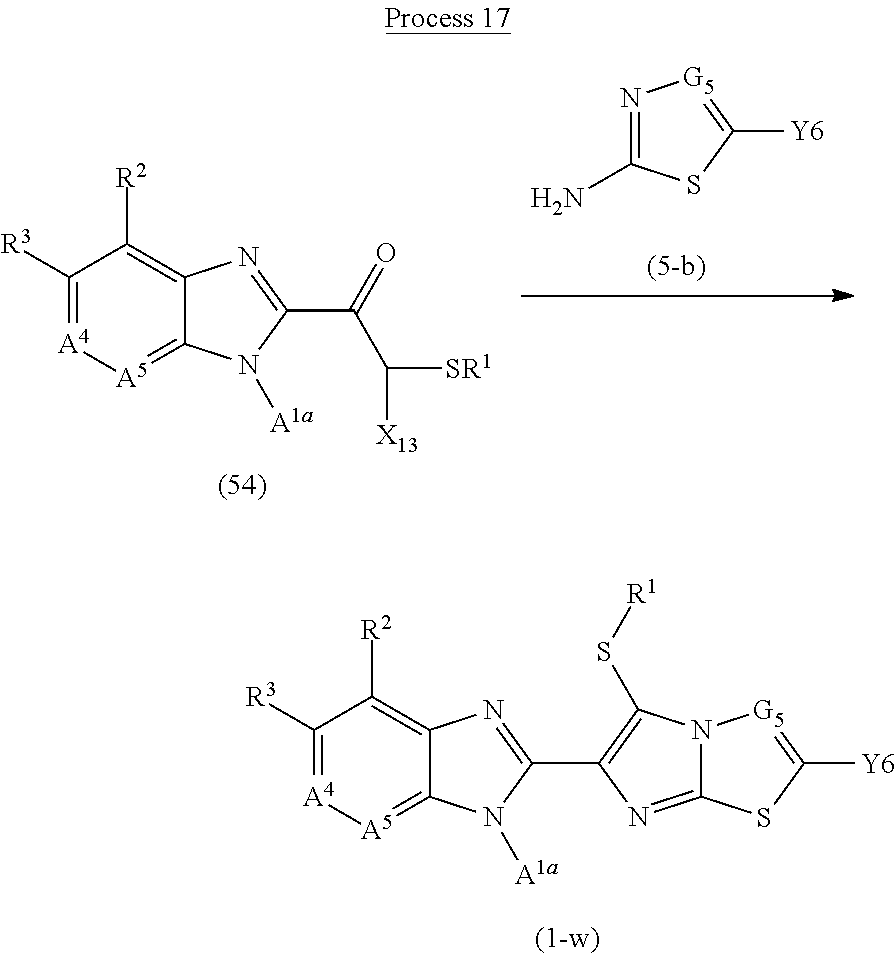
C1([R3])=[A4][A5]=C2C(=C1[R2])N=C(C1=C(S[R1])N3C(=N1)SC([Y6])=[G5]3)N2[A1a].C1([R3])=[A4][A5]=C2C(=C1[R2])N=C(C(=O)C([SR1])[X13])N2[A1a].N1=C(N)SC([Y6])=[G5]1
